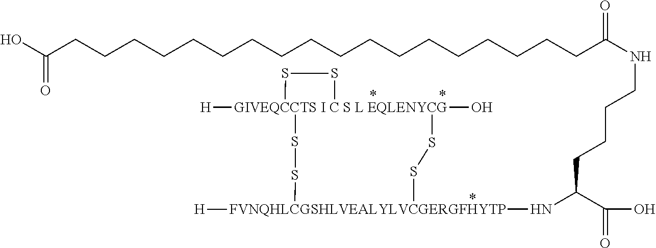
N(CCCCC(C(O)=O)N[FVNQHLCGSHLVEALYLVCGERGFHYTP]1([H])SS[GIVEQCCTS I C S L EQLENYCG]2([H])(O)(SS1)SS2)C(CCCCCCCCCCCCCCCCCCC(O)=O)=O
